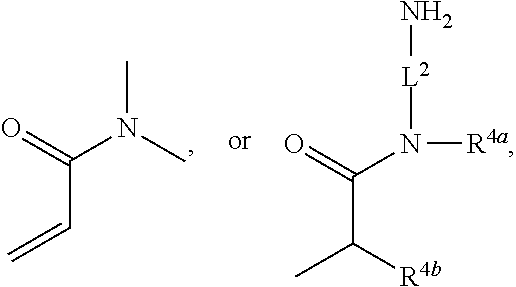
C(C=C)(N(C)C)=O.CC(C(=O)N([R4a])[L2]N)[R4b]
